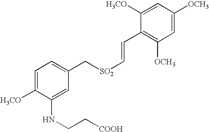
C1=C([H3CO])C(NCC[COOH])=CC(C[SO2]C=CC2=C([OCH3])C=C([OCH3])C=C2[H3CO])=C1
